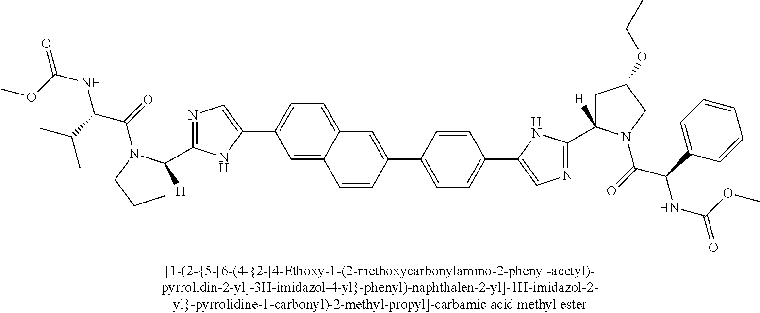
C1=C2C(=CC(C3=CN=C(C4([H])CCCN4C(C(NC(OC)=O)C(C)C)=O)N3)=C1)C=CC(C1=CC=C(C3=CN=C(C4([H])CC(OCC)CN4C(=O)C(C4=CC=CC=C4)NC(=O)OC)N3)C=C1)=C2
